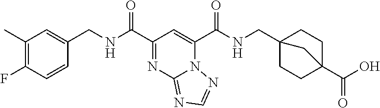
C1(C)=C(F)C=CC(CNC(C2=NC3=NC=NN3C(C(NCC34CCC(C(O)=O)(CC3)C4)=O)=C2)=O)=C1
